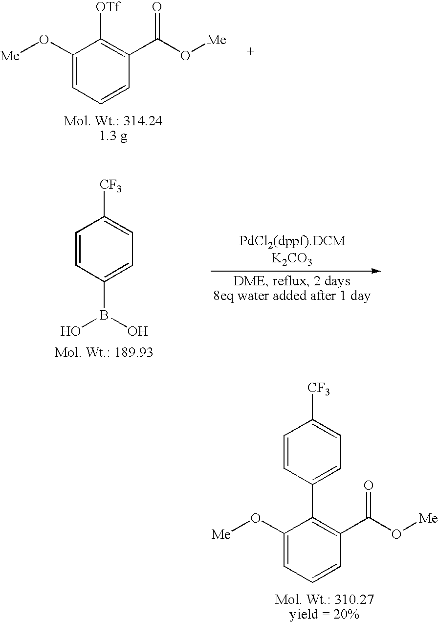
C1=CC(C2=C(C(O[Me])=O)C=CC=C2O[Me])=CC=C1[CF3].C1(O[Me])=CC=CC(C(O[Me])=O)=C1[OTf].C1=CC(B(O)O)=CC=C1[CF3]
